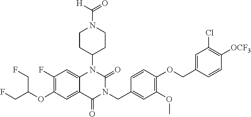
C12=CC(F)=C(OC(CF)CF)C=C1C(=O)N(CC1=CC(OC)=C(OCC3=CC(Cl)=C([OCF3])C=C3)C=C1)C(=O)N2C1CCN(C(=O)[H])CC1
